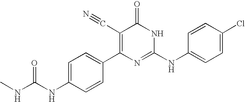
C1=CC(C2=C(C#N)C(=O)NC(NC3=CC=C(Cl)C=C3)=N2)=CC=C1NC(NC)=O
